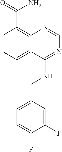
C1=CC=C2C(=C1C(=O)N)N=CN=C2NCC1=CC=C(F)C(F)=C1
